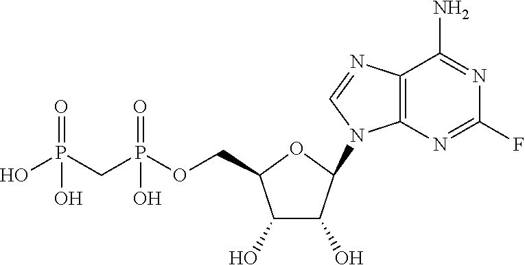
C1(O)C(O)C(N2C3=C(N=C2)C(N)=NC(F)=N3)OC1COP(CP(O)(=O)O)(=O)O
